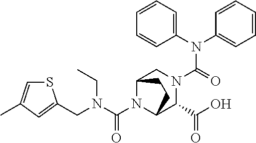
N(C(=O)N1CC2N(C(N(CC3=CC(C)=CS3)CC)=O)C(C1C(O)=O)CC2)(C1=CC=CC=C1)C1=CC=CC=C1
